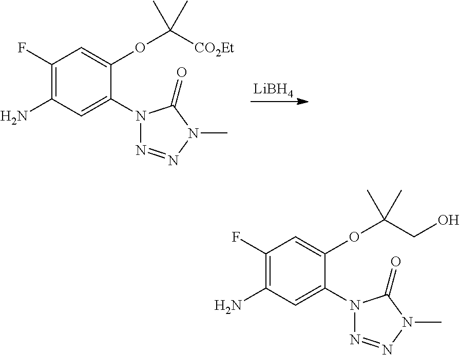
C1(F)=C(N)C=C(N2N=NN(C)C2=O)C(OC([CO2Et])(C)C)=C1.[LiBH4].C1(F)=C(N)C=C(N2N=NN(C)C2=O)C(OC(CO)(C)C)=C1
